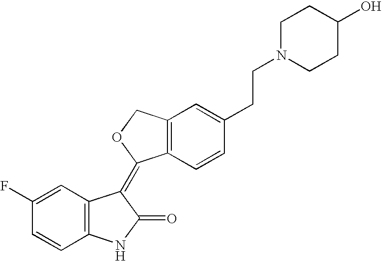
C1=C(F)C=CC2=C1C(=C1C3=C(CO1)C=C(CCN1CCC(O)CC1)C=C3)C(=O)N2
